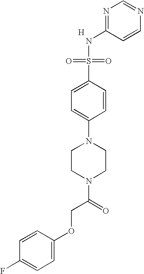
N1=C(NS(=O)(=O)C2=CC=C(N3CCN(C(=O)COC4=CC=C(F)C=C4)CC3)C=C2)C=CN=C1.[H]
